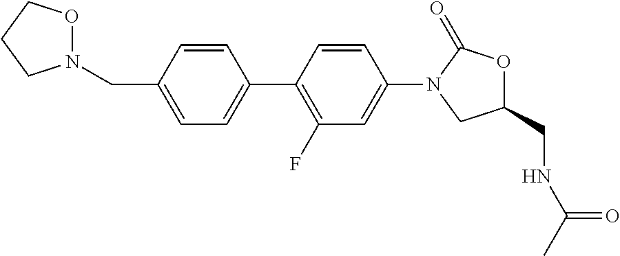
C(C1=CC=C(C2=C(F)C=C(N3CC(CNC(C)=O)OC3=O)C=C2)C=C1)N1OCCC1
